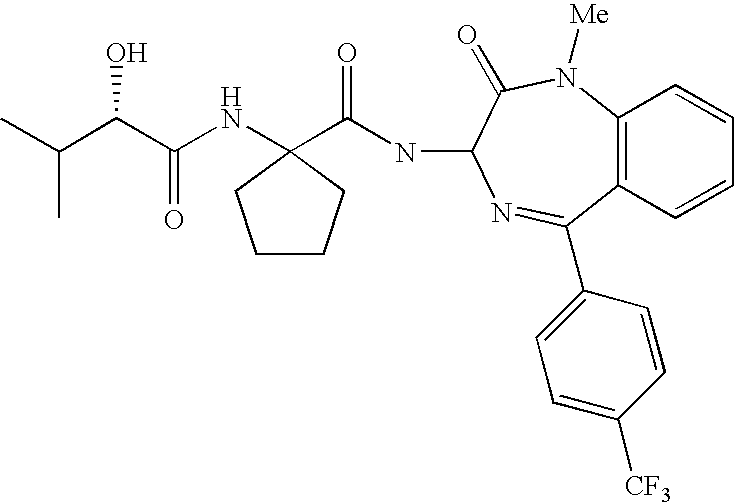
CC(C(C(NC1(C(NC2C(=O)N([Me])C3=C(C(C4=CC=C([CF3])C=C4)=N2)C=CC=C3)=O)CCCC1)=O)O)C
